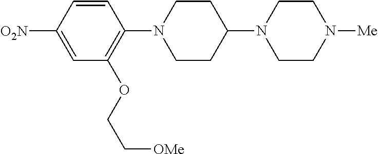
C1=C([O2N])C=CC(N2CCC(N3CCN([Me])CC3)CC2)=C1OCC[OMe]
